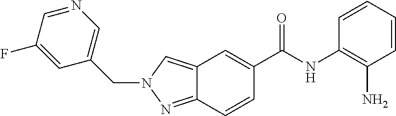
C12=CN(CC3=CN=CC(F)=C3)N=C1C=CC(C(NC1=C(N)C=CC=C1)=O)=C2
